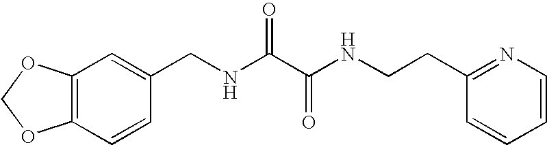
C1=CC2=C(C=C1CNC(C(NCCC1=NC=CC=C1)=O)=O)OCO2
